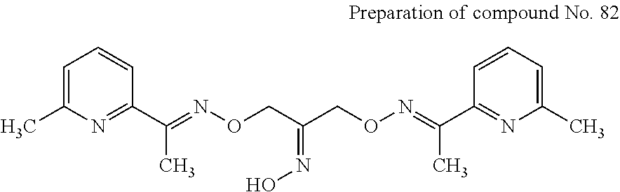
C1=C(C)N=C(C(C)=NOCC(CON=C(C)C2=NC(C)=CC=C2)=NO)C=C1
